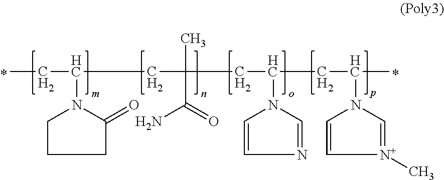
C(C(CC(N1C=CN=C1)CC(N1C=C[N+](C)=C1)C)(C)C(=O)N)C(N1CCCC1=O)CC
